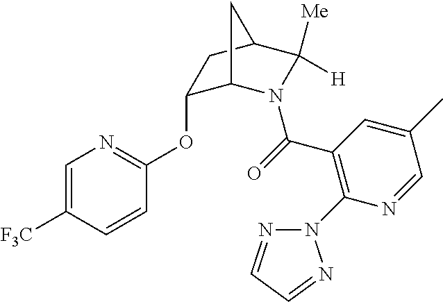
C1(OC2=NC=C([F3C])C=C2)C2N(C(=O)C3=C(N4N=CC=N4)N=CC(C)=C3)C([Me])([H])C(C1)C2
